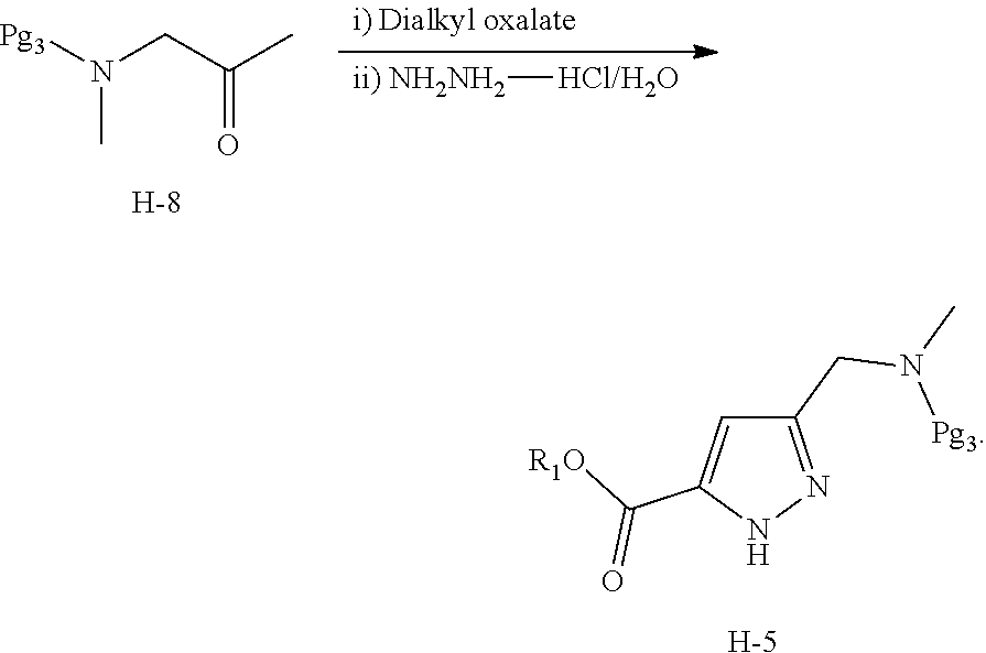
C1(CN(C)[Pg3])=NNC(C([R1O])=O)=C1.[H].[H].N(CC(=O)C)([Pg3])C.[ii) NH2NH2][HCl/H2O]
